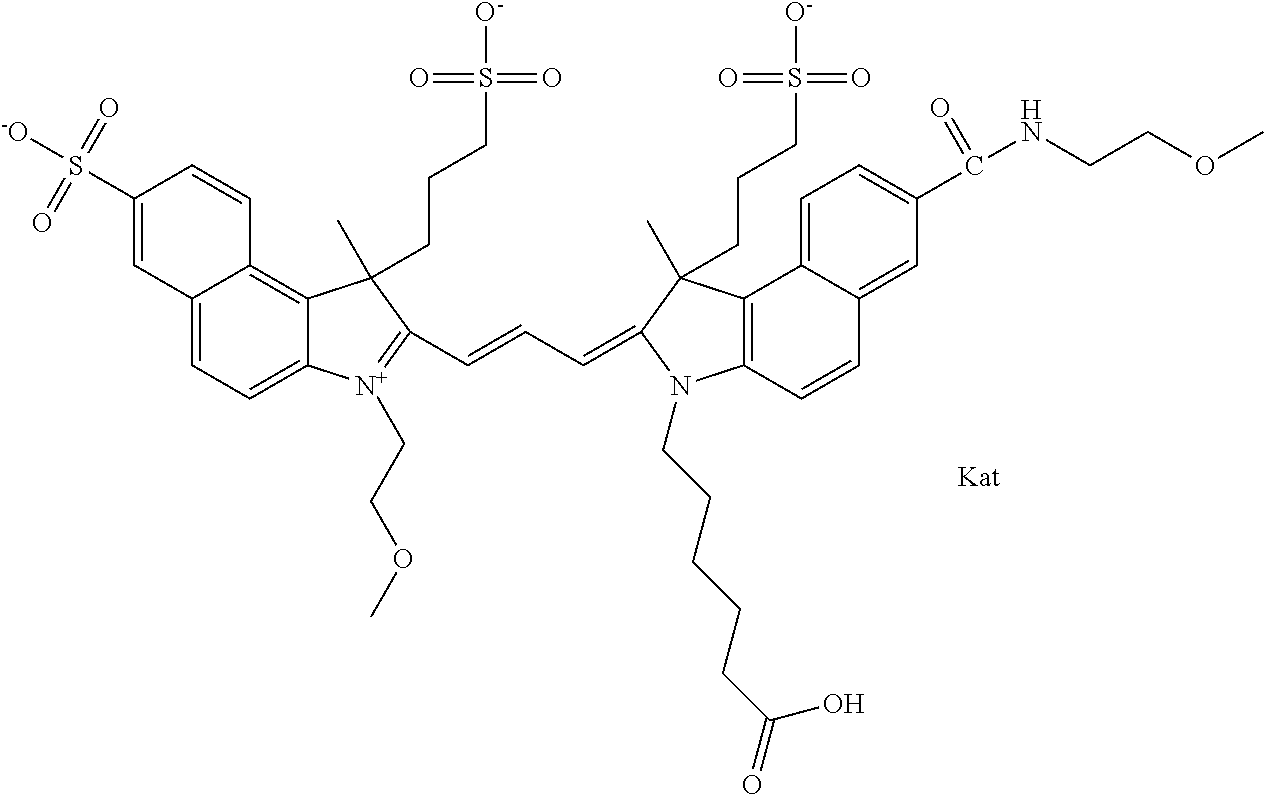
C12=CC=C3C(=C1C=CC(S([-O])(=O)=O)=C2)C(C)(CCCS([O-])(=O)=O)C(C=CC=C1C(C)(CCCS([O-])(=O)=O)C2=C(C=CC4=CC(C(NCCOC)=O)=CC=C42)N1CCCCCC(=O)O)=[N+]3CCOC
